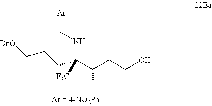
[BnO]CCCC(C(CCO)C)(NC[Ar])[F3C]
